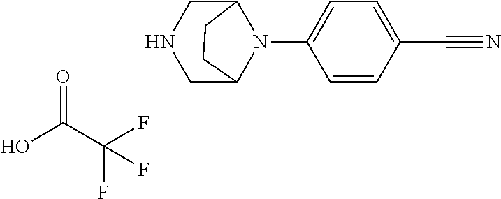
FC(C(O)=O)(F)F.C1=CC(C#N)=CC=C1N1C2CNCC1CC2
